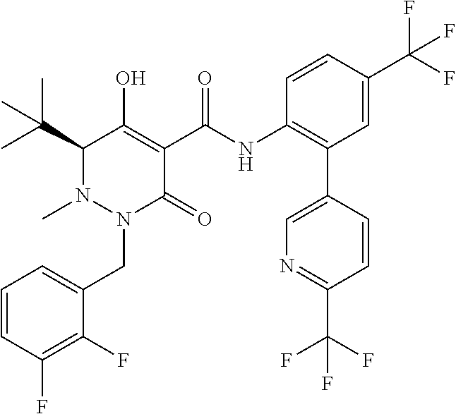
C1=CC(F)=C(F)C(CN2C(=O)C(C(=O)NC3=C(C4=CN=C(C(F)(F)F)C=C4)C=C(C(F)(F)F)C=C3)=C(O)C(C(C)(C)C)N2C)=C1
